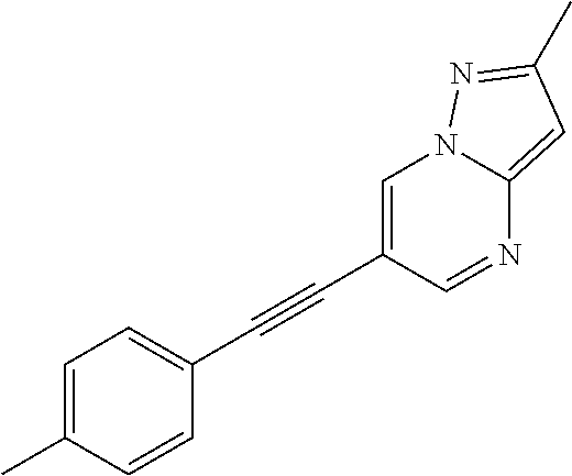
C1=C(C#CC2=CC=C(C)C=C2)C=NC2=CC(C)=NN12
